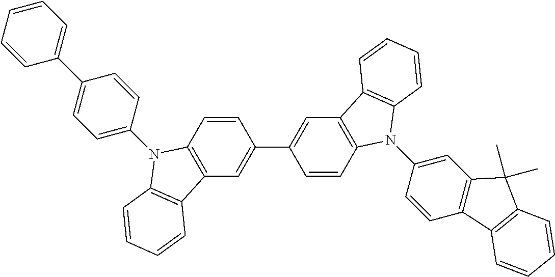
C1=CC=CC=C1C1=CC=C(N2C3=C(C=C(C4=CC5=C(C=C4)N(C4=CC6=C(C=C4)C4=C(C6(C)C)C=CC=C4)C4=C5C=CC=C4)C=C3)C3=C2C=CC=C3)C=C1
